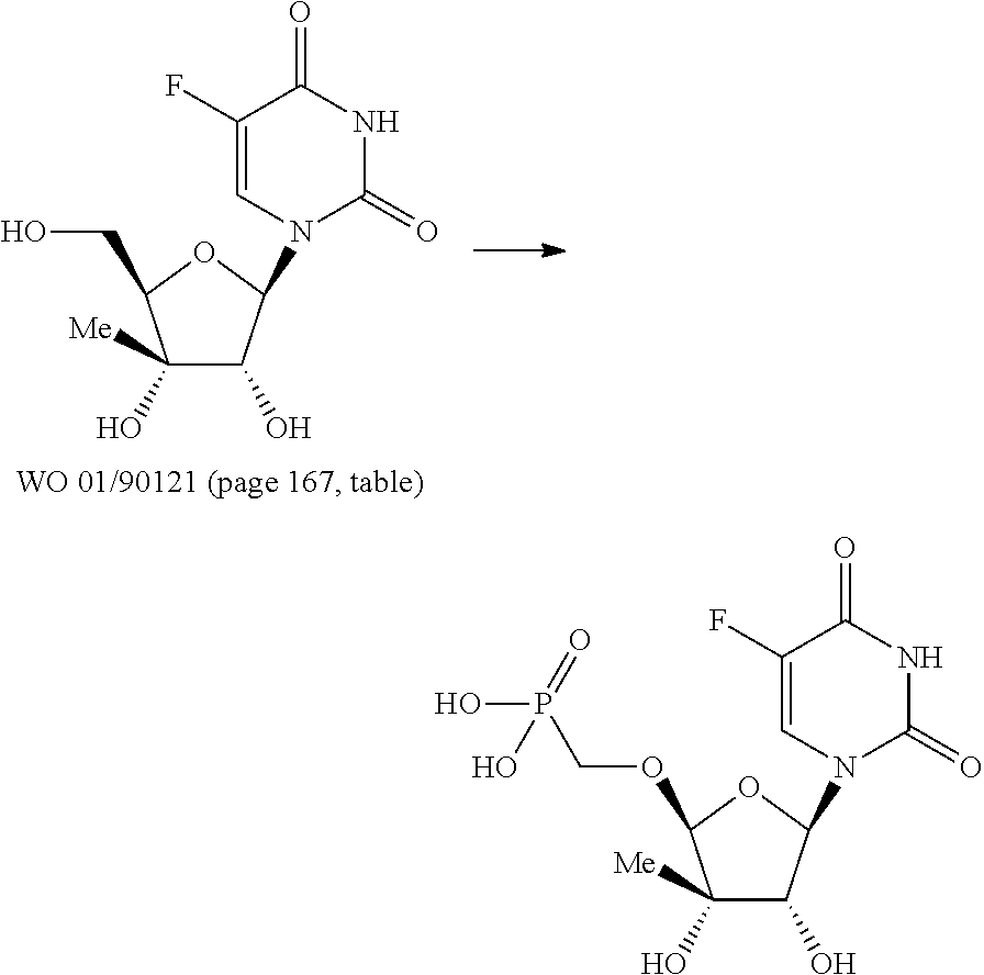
C1(O)([Me])C(O)C(N2C=C(F)C(=O)NC2=O)OC1OCP(O)(=O)O.C1(O)([Me])C(O)C(N2C=C(F)C(=O)NC2=O)OC1CO
